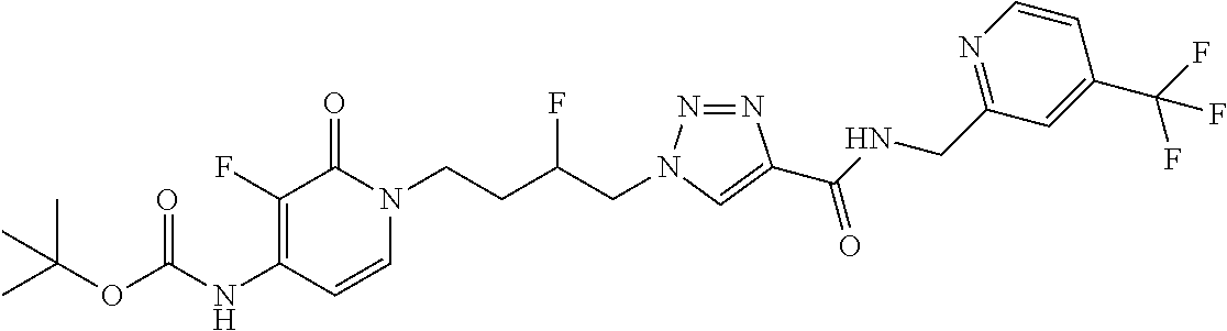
N(C1=C(F)C(=O)N(CCC(CN2N=NC(C(NCC3=NC=CC(C(F)(F)F)=C3)=O)=C2)F)C=C1)C(=O)OC(C)(C)C
